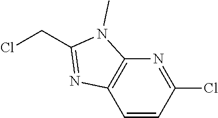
N1=C(Cl)C=CC2=C1N(C)C(CCl)=N2
